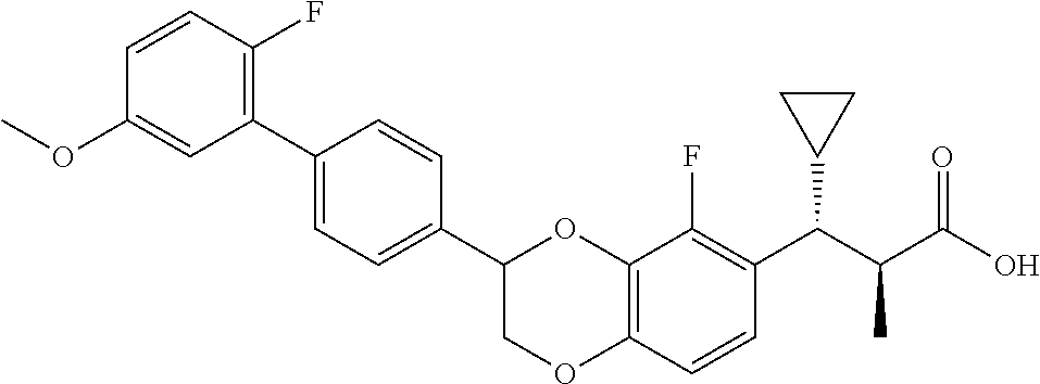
C1=CC(F)=C(C2=CC=C(C3COC4=C(O3)C(F)=C(C(C(C(O)=O)C)C3CC3)C=C4)C=C2)C=C1OC
